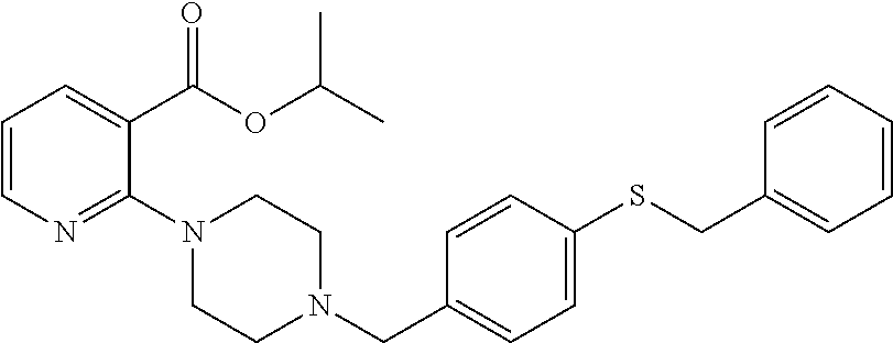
C1=CN=C(N2CCN(CC3=CC=C(SCC4=CC=CC=C4)C=C3)CC2)C(C(OC(C)C)=O)=C1
